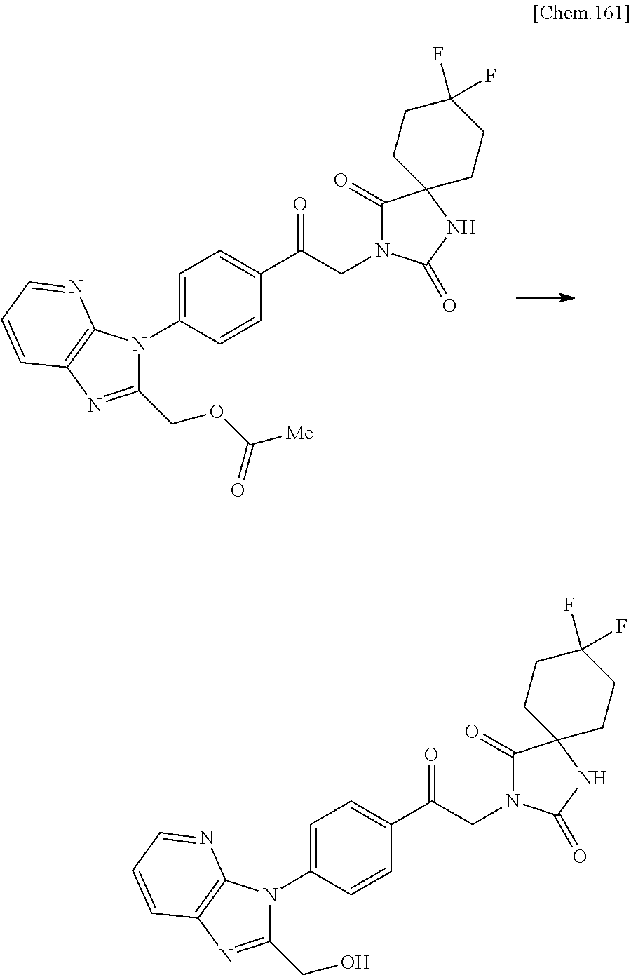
C1(COC([Me])=O)=NC2=C(N1C1=CC=C(C(CN3C(=O)C4(NC3=O)CCC(F)(F)CC4)=O)C=C1)N=CC=C2.C1(CO)=NC2=C(N1C1=CC=C(C(CN3C(=O)C4(NC3=O)CCC(F)(F)CC4)=O)C=C1)N=CC=C2
